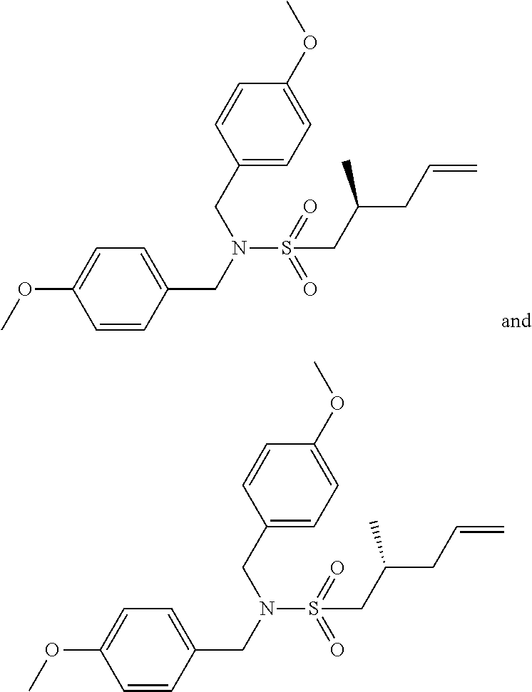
C1=CC(CN(S(CC(CC=C)C)(=O)=O)CC2=CC=C(OC)C=C2)=CC=C1OC.C1=CC(CN(S(CC(CC=C)C)(=O)=O)CC2=CC=C(OC)C=C2)=CC=C1OC
